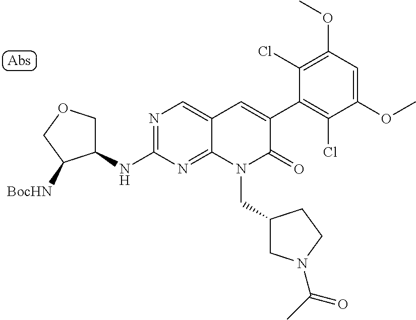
N1=C(NC2COCC2[BocHN])N=C2C(=C1)C=C(C1=C(Cl)C(OC)=CC(OC)=C1Cl)C(=O)N2CC1CN(C(C)=O)CC1
